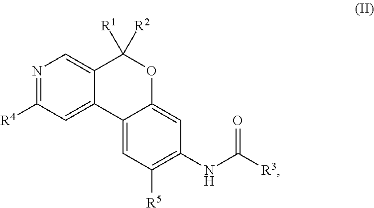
N1=C([R4])C=C2C(=C1)C([R1])([R2])OC1=CC(NC([R3])=O)=C([R5])C=C21
